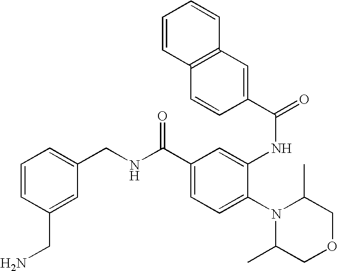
C1=CC(CN)=CC(CNC(C2=CC=C(N3C(C)COCC3C)C(NC(=O)C3=CC4=C(C=C3)C=CC=C4)=C2)=O)=C1
